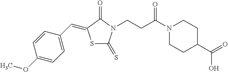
S1C(=S)N(CCC(N2CCC(C(=O)O)CC2)=O)C(=O)C1=CC1=CC=C(OC)C=C1
